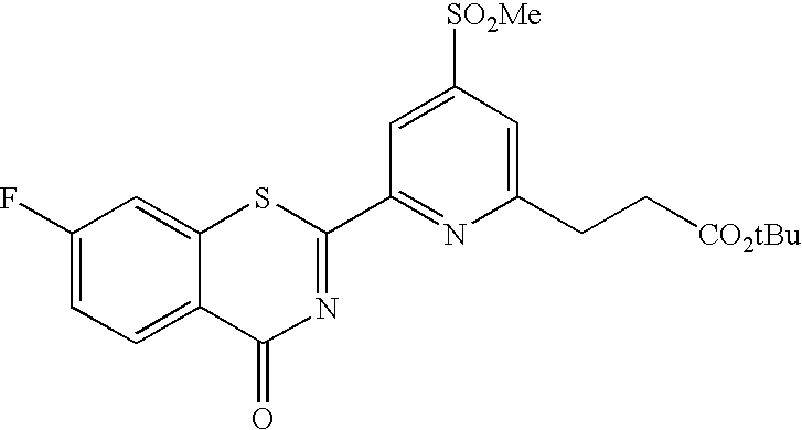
[SO2Me]C1=CC(C2=NC(=O)C3=CC=C(F)C=C3S2)=NC(CC[CO2tBu])=C1
